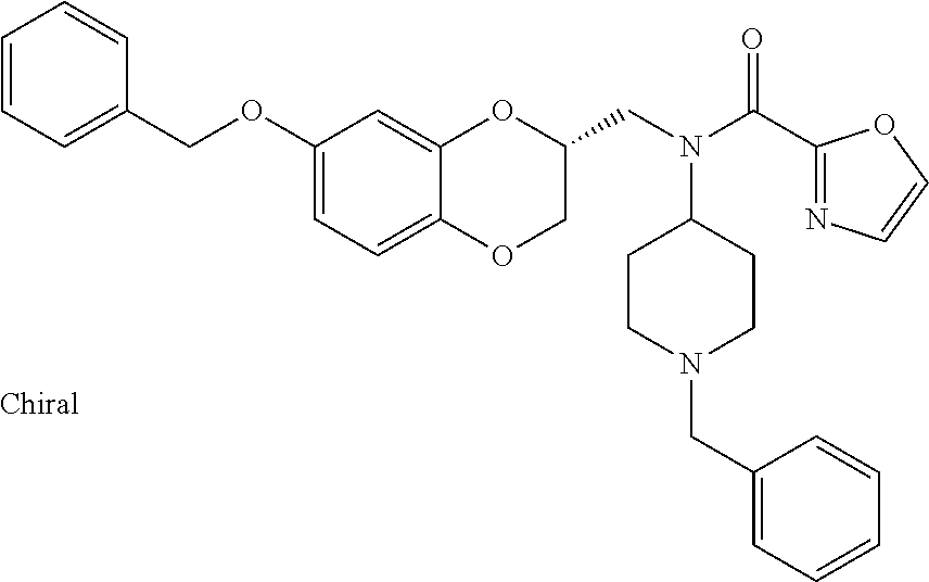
C12=CC=C(OCC3=CC=CC=C3)C=C1OC(CN(C(C1=NC=CO1)=O)C1CCN(CC3=CC=CC=C3)CC1)CO2
